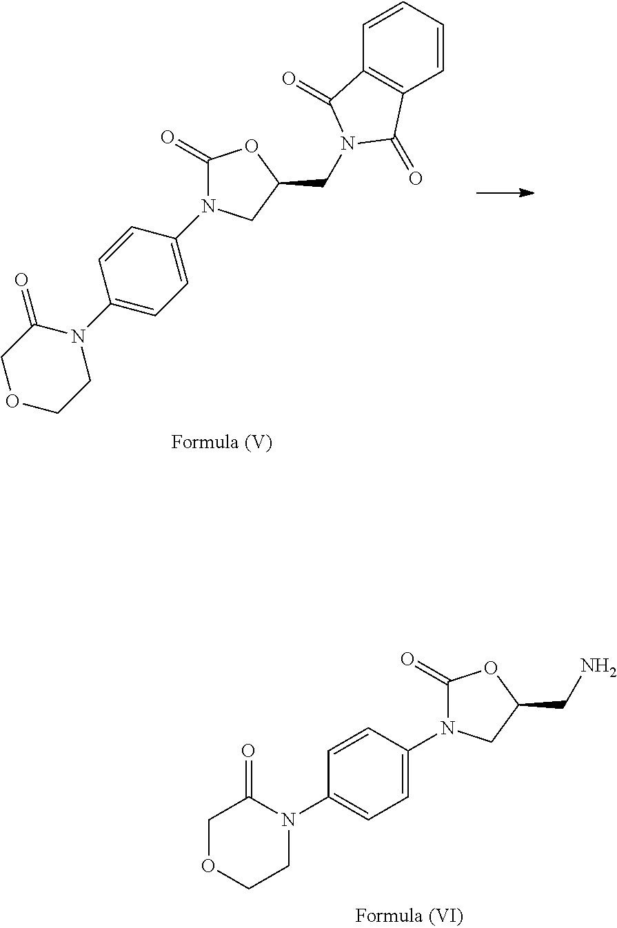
C1=CC2=C(C=C1)C(=O)N(CC1OC(=O)N(C3=CC=C(N4C(=O)COCC4)C=C3)C1)C2=O.C1OCCN(C2=CC=C(N3C(=O)OC(CN)C3)C=C2)C1=O
